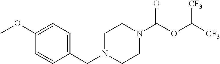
C1N(CC2=CC=C(OC)C=C2)CCN(C(OC([CF3])[CF3])=O)C1
